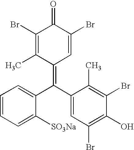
C1=CC=C([SO3Na])C(C(C2=CC(Br)=C(O)C(Br)=C2C)=C2C(C)=C(Br)C(=O)C(Br)=C2)=C1
